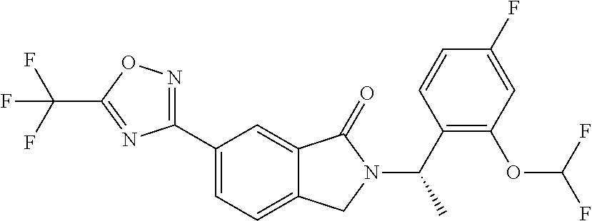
CC(N1C(=O)C2=CC(C3=NOC(C(F)(F)F)=N3)=CC=C2C1)C1=C(OC(F)F)C=C(F)C=C1
